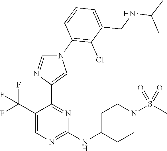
C1=C(C(F)(F)F)C(C2=CN(C3=C(Cl)C(CNC(C)C)=CC=C3)C=N2)=NC(NC2CCN(S(C)(=O)=O)CC2)=N1
